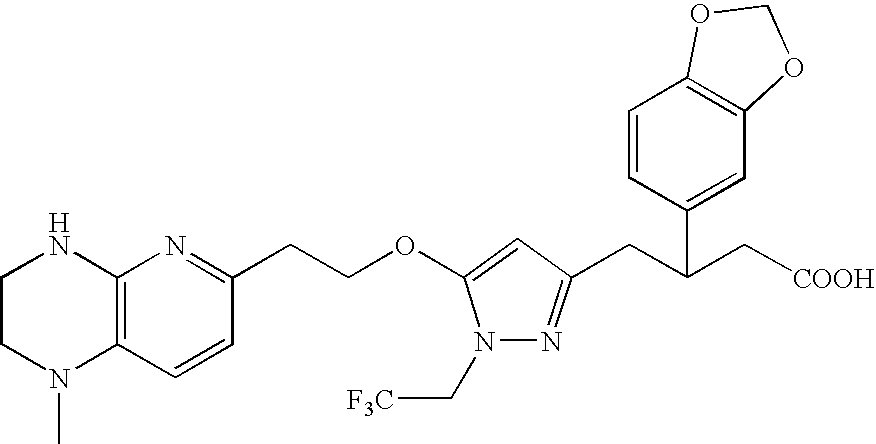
C1CN(C)C2=C(N1)N=C(CCOC1=CC(CC(C[COOH])C3=CC4=C(C=C3)OCO4)=NN1C[F3C])C=C2
